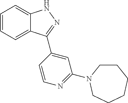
C1=CC=C2C(=C1)NN=C2C1=CC(N2CCCCCC2)=NC=C1
